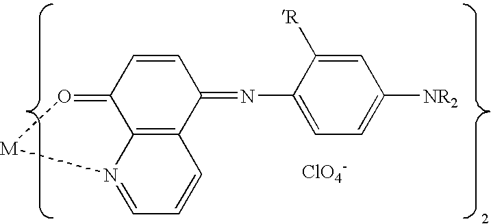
C1=CC2=O[M]N3=CC=CC(=C23)C1=NC1=CC=C([NR2])C=C1[R].[ClO4-]
